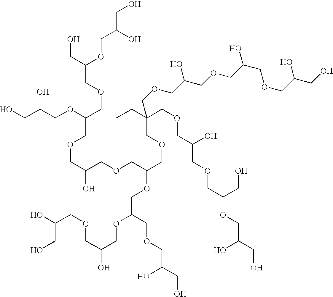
OCC(COC(COCC(CO)OCC(CO)O)COCC(COCC(COCC(COCC(COCC(OCC(CO)O)CO)O)(CC)COCC(COCC(COCC(O)CO)O)O)OCC(OCC(O)COCC(CO)O)COCC(CO)O)O)O
